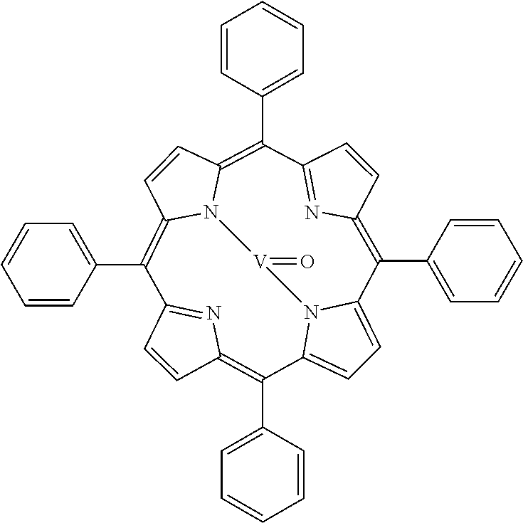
C1=CC2=C(C3=CC=CC=C3)C3=CC=C4N3[V](=O)N3C(=C(C5=CC=CC=C5)C1=N2)C=CC3=C(C1=CC=CC=C1)C1=NC(=C4C2=CC=CC=C2)C=C1
